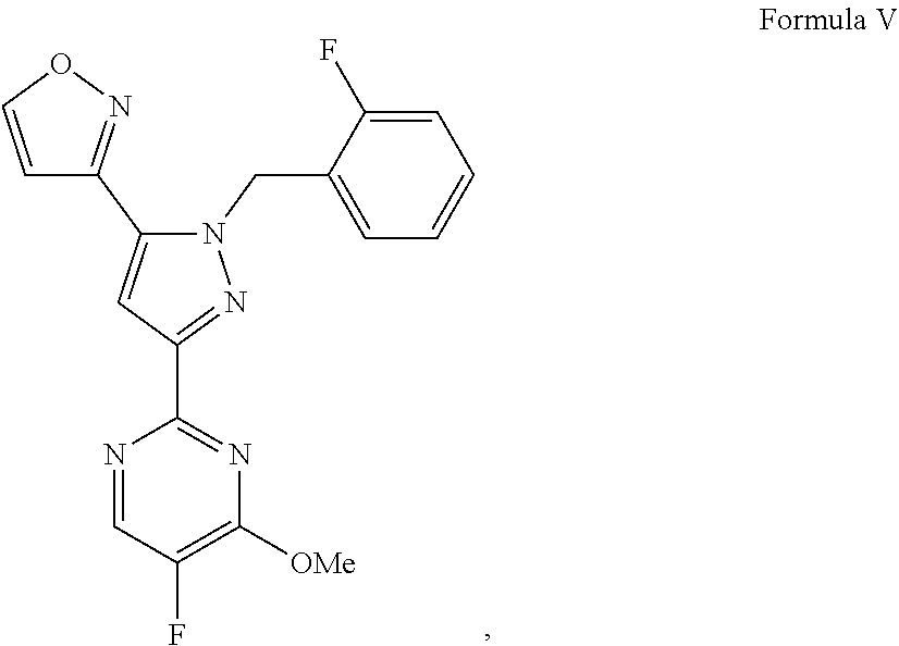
C1(F)=C([OMe])N=C(C2=NN(CC3=CC=CC=C3F)C(C3=NOC=C3)=C2)N=C1
